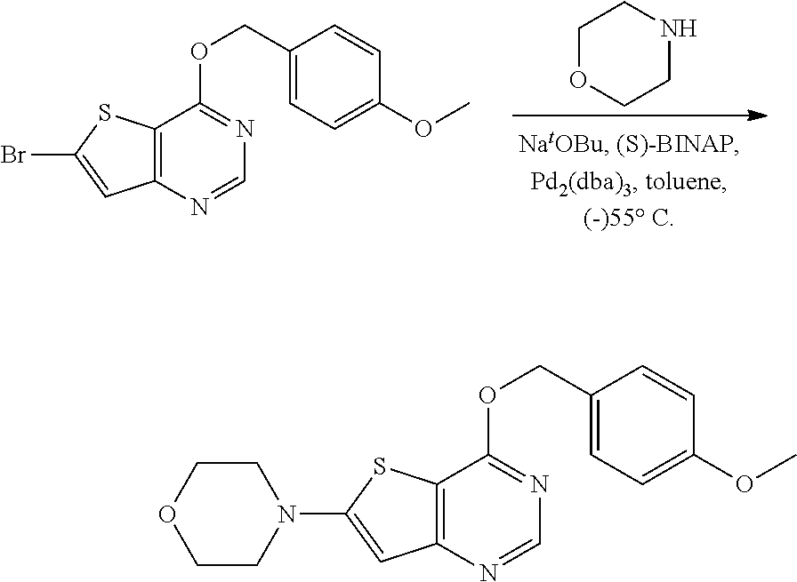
C12=C(N=CN=C1OCC1=CC=C(OC)C=C1)C=C(Br)S2.C1OCCNC1.C12=C(N=CN=C1OCC1=CC=C(OC)C=C1)C=C(N1CCOCC1)S2
